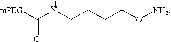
[mPEG]C(NCCCCO[NH2])=O
